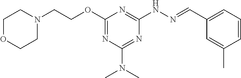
C1N(CCOC2=NC(N(C)C)=NC(NN=CC3=CC=CC(C)=C3)=N2)CCOC1
